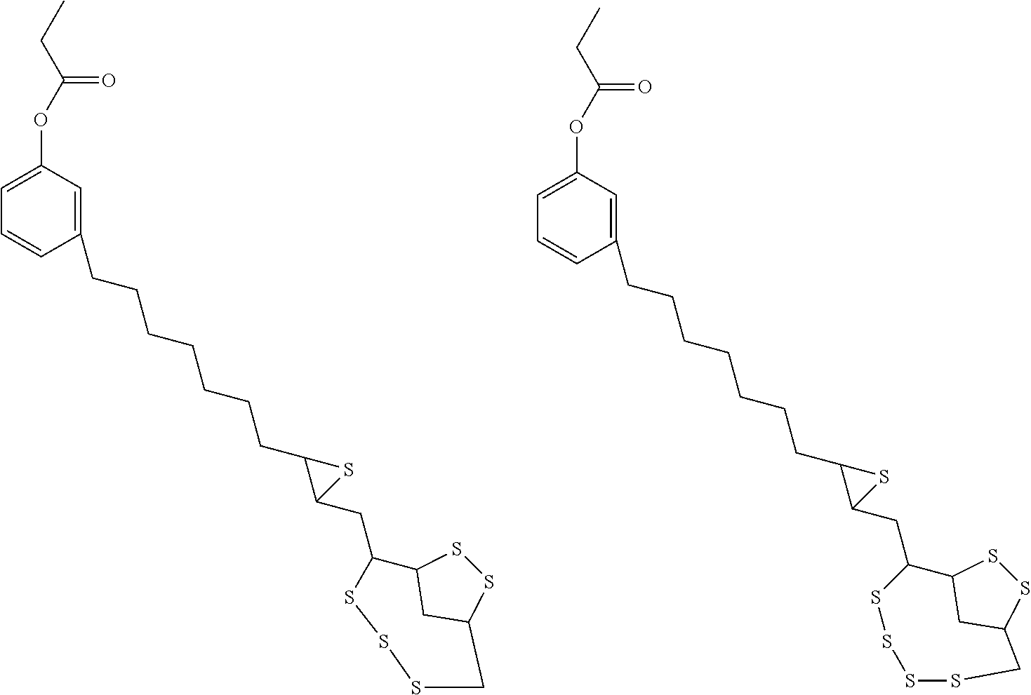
C1=CC(CCCCCCCC2C(CC3C4CC(SS4)CSSSS3)S2)=CC(OC(CC)=O)=C1.C1=CC(CCCCCCCC2C(CC3C4CC(SS4)CSSS3)S2)=CC(OC(CC)=O)=C1
